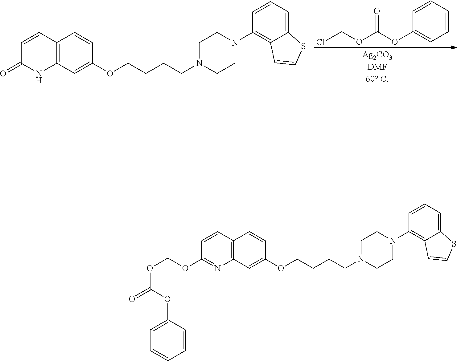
C12=C(C=C(OCCCCN3CCN(C4=C5C(=CC=C4)SC=C5)CC3)C=C1)NC(=O)C=C2.ClCOC(OC1=CC=CC=C1)=O.C12=C(C=C(OCCCCN3CCN(C4=C5C(=CC=C4)SC=C5)CC3)C=C1)N=C(OCOC(=O)OC1=CC=CC=C1)C=C2
